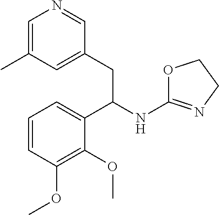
C1=C(C)C=C(CC(NC2=NCCO2)C2=CC=CC(OC)=C2OC)C=N1
